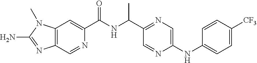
C12=C(C=NC(C(=O)NC(C)C3=NC=C(NC4=CC=C([CF3])C=C4)N=C3)=C1)N=C(N)N2C
